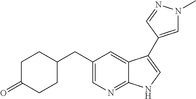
C1=C(CC2CCC(=O)CC2)C=C2C(=N1)NC=C2C1=CN(C)N=C1
